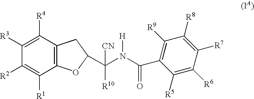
C12=C(C([R4])=C([R3])C([R2])=C1[R1])CC(C(N(C(C1=C([R9])C([R8])=C([R7])C([R6])=C1[R5])=O)[H])([R10])[CN])O2
